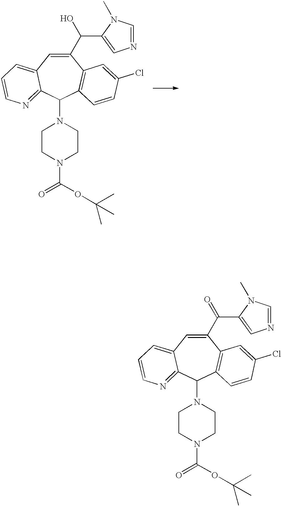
C1(C(C2=CN=CN2C)O)=CC2=CC=CN=C2C(N2CCN(C(OC(C)(C)C)=O)CC2)C2=C1C=C(Cl)C=C2.C1(C(C2=CN=CN2C)=O)=CC2=CC=CN=C2C(N2CCN(C(OC(C)(C)C)=O)CC2)C2=C1C=C(Cl)C=C2
